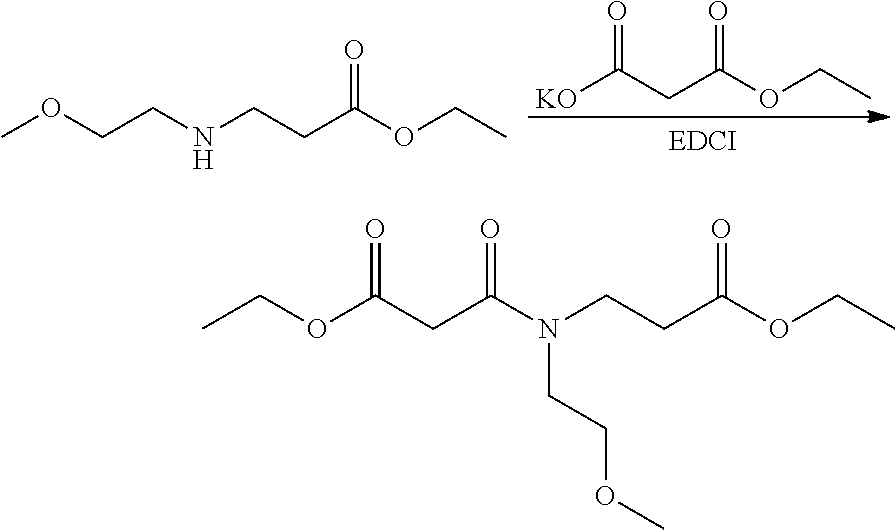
[KO]C(CC(OCC)=O)=O.COCCNCCC(OCC)=O.CCOC(CC(N(CCC(OCC)=O)CCOC)=O)=O
